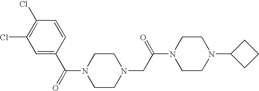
C1=CC(Cl)=C(Cl)C=C1C(=O)N1CCN(CC(N2CCN(C3CCC3)CC2)=O)CC1
